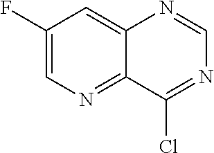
C1=C(F)C=C2C(=N1)C(Cl)=NC=N2
